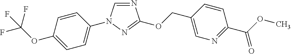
N1=CN(C2=CC=C(OC(F)(F)F)C=C2)N=C1OCC1=CN=C(C(OC)=O)C=C1
